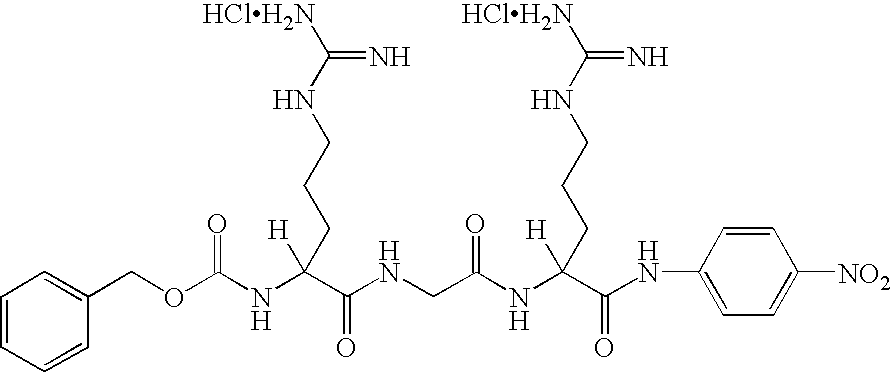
C1=CC=CC(COC(NC(C(NCC(NC(C(NC2=CC=C([NO2])C=C2)=O)([H])CCCNC([HClH2N])=N)=O)=O)([H])CCCNC([HClH2N])=N)=O)=C1
